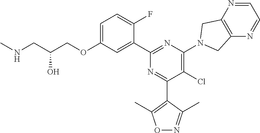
C1=C(OCC(CNC)O)C=C(C2=NC(N3CC4=C(N=CC=N4)C3)=C(Cl)C(C3=C(C)ON=C3C)=N2)C(F)=C1
